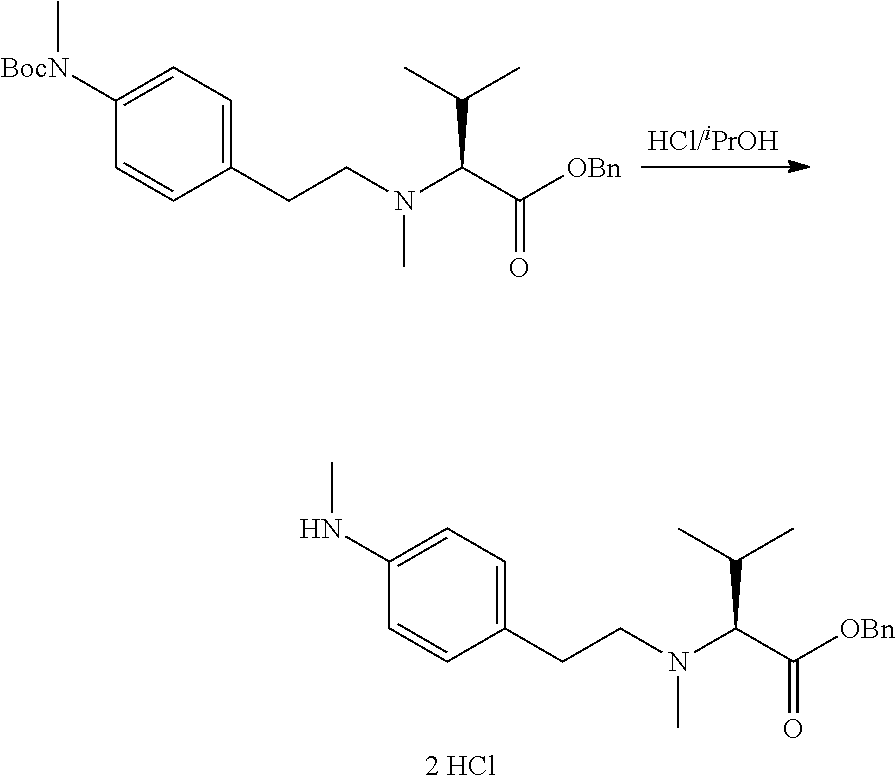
C1=C([BocN]C)C=CC(CCN(C(C([OBn])=O)C(C)C)C)=C1.C1=C(NC)C=CC(CCN(C(C([OBn])=O)C(C)C)C)=C1
